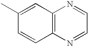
C12=C(N=CC=N1)C=CC(C)=C2
